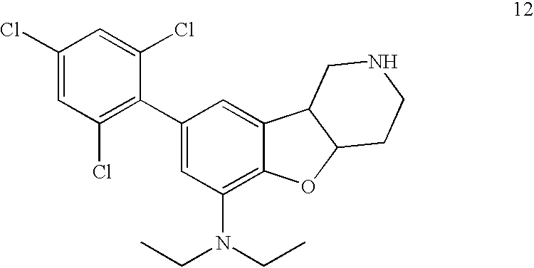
C1(Cl)=CC(Cl)=C(C2=CC(N(CC)CC)=C3C(=C2)C2C(O3)CCNC2)C(Cl)=C1
